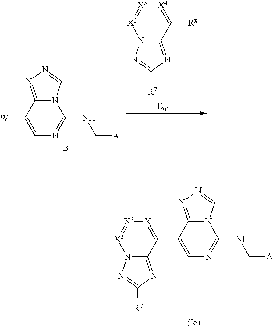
[W]C1=CN=C(NC[A])N2C1=NN=C2.B.[X3]1=[X2]N2C(=NC([R7])=N2)C([Rx])=[X4]1.N12C(NC[A])=NC=C(C3=[X4][X3]=[X2]N4C3=NC([R7])=N4)C1=NN=C2
